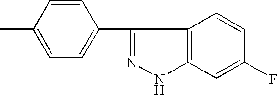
C1(C)=CC=C(C2=NNC3=C2C=CC(F)=C3)C=C1
